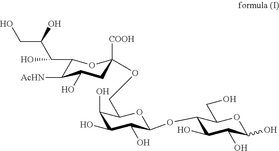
C1(C(C(CO)O)O)C([AcHN])C(O)CC([COOH])(OCC2C(O)C(O)C(O)C(OC3C(O)C(O)C(O)OC3CO)O2)O1
